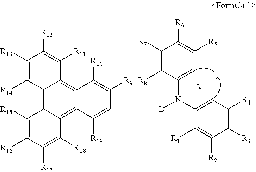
C12=C3C(=C4C(=C1C([R11])=C([R12])C([R13])=C2[R14])C([R10])=C([R9])C([L]N(C1=CC([R5])=C([R6])C([R7])=C1[R8])C1=CC([R4])=C([R3])C([R2])=C1[R1])=C4[R19])C([R18])=C([R17])C([R16])=C3[R15].[X].[A]
